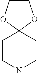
C1CNCCC12OCCO2
